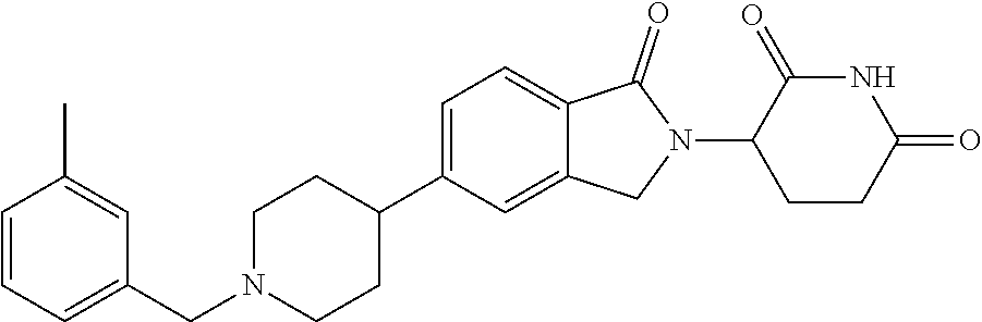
C1=C(C2CCN(CC3=CC=CC(C)=C3)CC2)C=C2C(=C1)C(=O)N(C1CCC(=O)NC1=O)C2
